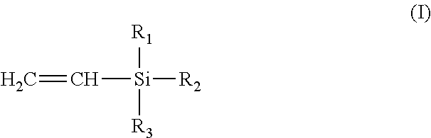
C([Si]([R2])([R1])[R3])=C
